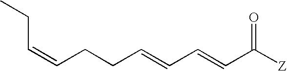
C(C=CCCC=CC=CC([Z])=O)C
